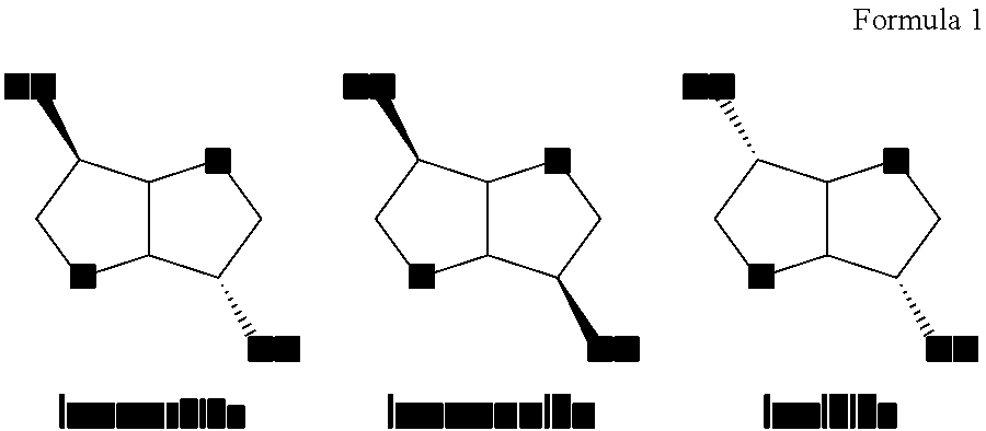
C12C(C(C)CC1)CCC2C.C12C(C(C)CC1)CCC2C.C12C(C(C)CC1)CCC2C
